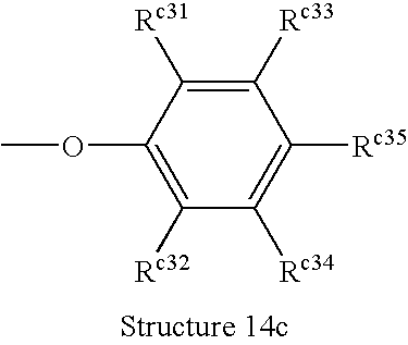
C1([Rc33])=C([Rc31])C(OC)=C([Rc32])C([Rc34])=C1[Rc35]
